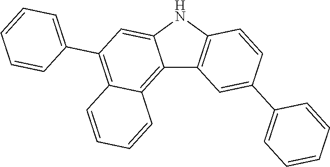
C12=C3C(=C(C4=CC=CC=C4)C=C1NC1=C2C=C(C2=CC=CC=C2)C=C1)C=CC=C3
